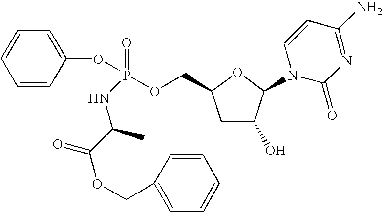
C1=CC(OP(=O)(OCC2CC(O)C(N3C(=O)N=C(N)C=C3)O2)NC(C(OCC2=CC=CC=C2)=O)C)=CC=C1
